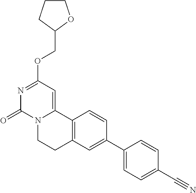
N1=C(OCC2OCCC2)C=C2N(C1=O)CCC1=C2C=CC(C2=CC=C(C#N)C=C2)=C1
